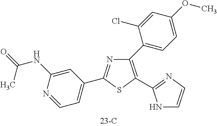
C1(C2=CC=C(OC)C=C2Cl)=C(C2=NC=CN2)SC(C2=CC=NC(NC(=O)C)=C2)=N1
